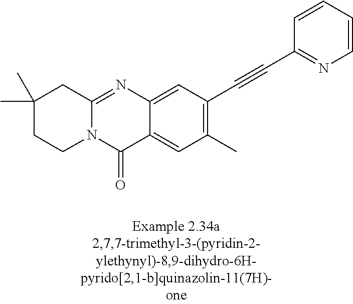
N12C(=NC3=CC(C#CC4=NC=CC=C4)=C(C)C=C3C1=O)CC(C)(C)CC2
